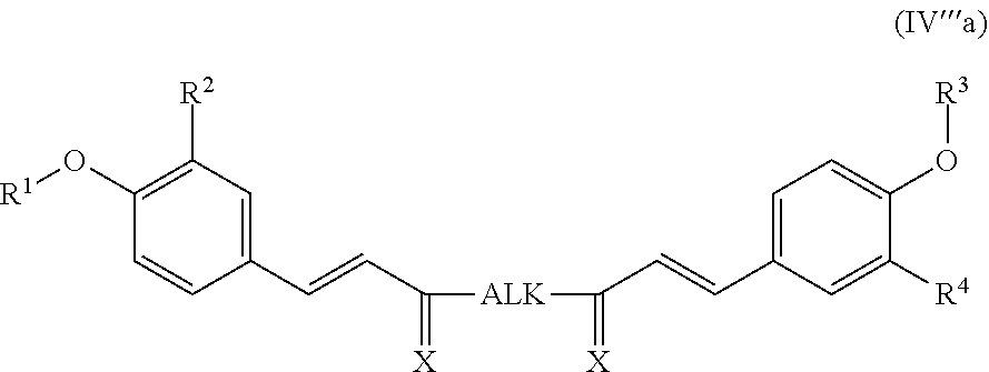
C1(C=CC([ALK]C(C=CC2=CC=C(O[R3])C([R4])=C2)=[X])=[X])=CC([R2])=C(O[R1])C=C1
